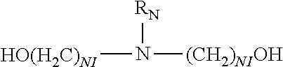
[HO(H2C)NI]N([(CH2)NIOH])[RN]
